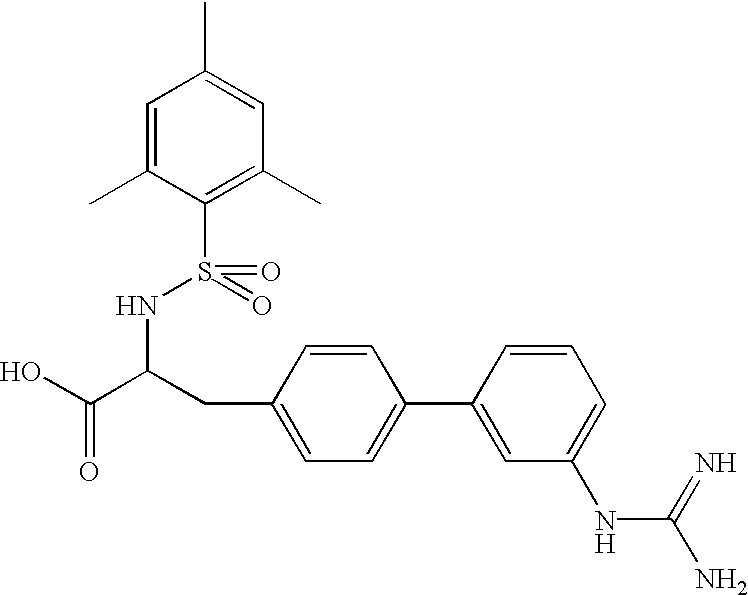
OC(C(CC1=CC=C(C2=CC(NC(N)=N)=CC=C2)C=C1)NS(C1=C(C)C=C(C)C=C1C)(=O)=O)=O
